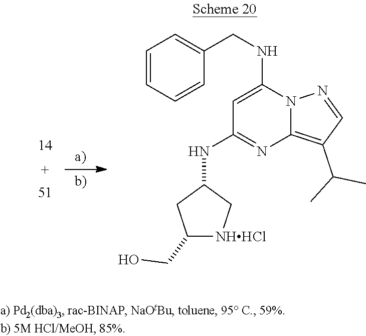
C1=CC=CC(CNC2=CC(NC3CC(CO)[NHHCl]C3)=NC3=C(C(C)C)C=NN23)=C1
